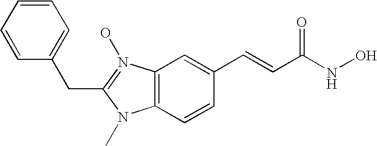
C(C1=N(O)C2=C(C=CC(C=CC(NO)=O)=C2)N1C)C1=CC=CC=C1
